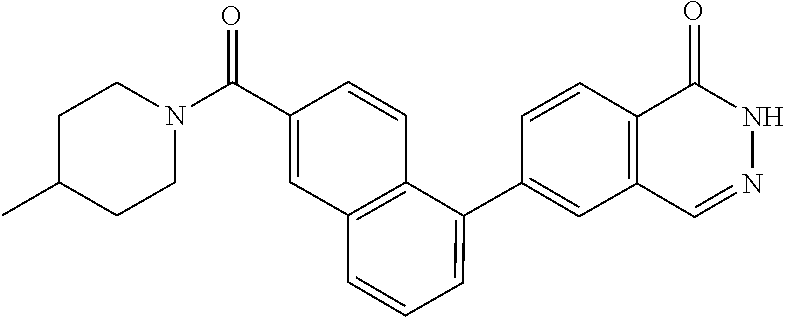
C1(C2=CC=CC3=C2C=CC(C(N2CCC(C)CC2)=O)=C3)=CC2=C(C=C1)C(=O)NN=C2
